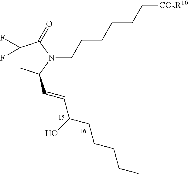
C1(F)(F)CC(C=CC(CCCCC)O)N(CCCCCC[CO2R10])C1=O
